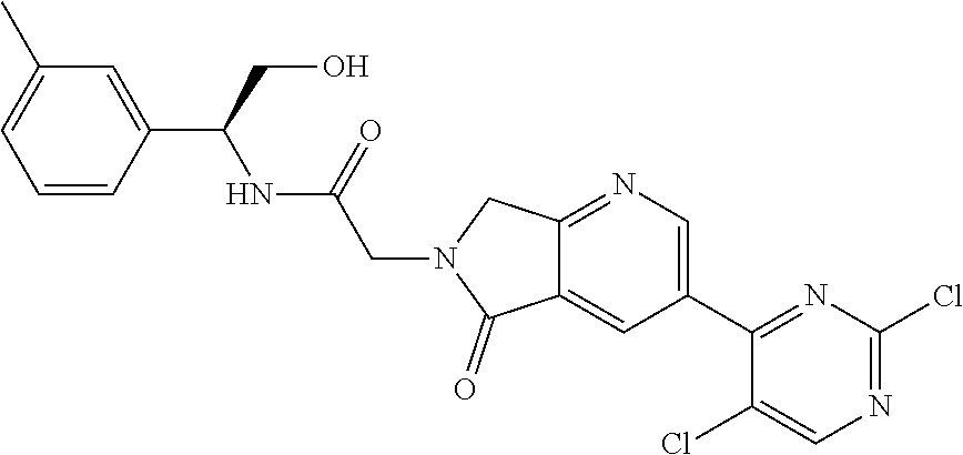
C1(C2=NC(Cl)=NC=C2Cl)=CN=C2C(=C1)C(=O)N(CC(=O)NC(C1=CC(C)=CC=C1)CO)C2
